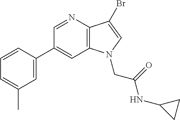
C1(C2=CC(C)=CC=C2)=CC2=C(C(Br)=CN2CC(=O)NC2CC2)N=C1
